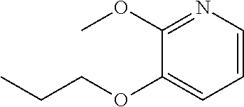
C1(OC)=NC=CC=C1OCCC
